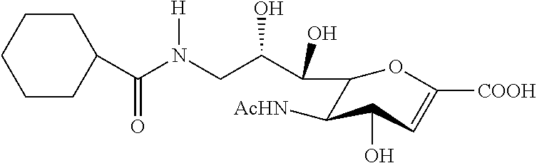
C1(C(N(CC(C(O)C2C([AcHN])C(O)C=C([COOH])O2)O)[H])=O)CCCCC1
